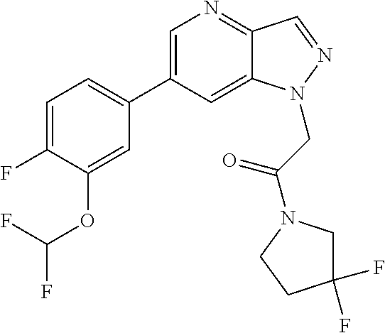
C1(C2=CC=C(F)C(OC(F)F)=C2)=CN=C2C(=C1)N(CC(=O)N1CC(F)(F)CC1)N=C2
